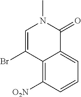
C1=C(Br)C2=C([O2N])C=CC=C2C(=O)N1C
